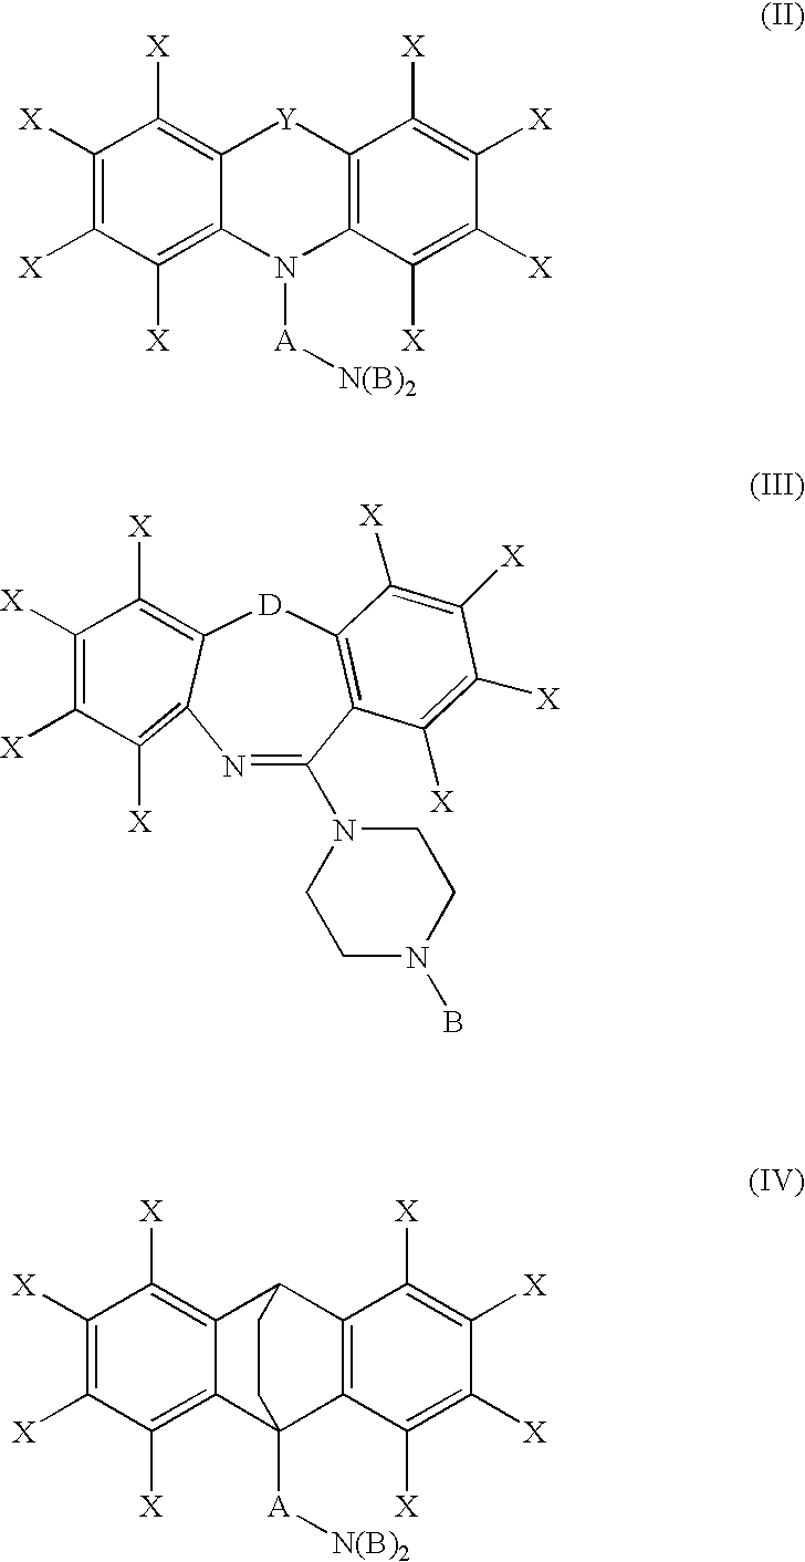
C1([X])=C([X])C([X])=C2C(=C1[X])[Y]C1=C(N2[A][N(B)2])C([X])=C([X])C([X])=C1[X].N1=C(N2CCN(B)CC2)C2=C([D]C3=C([X])C([X])=C([X])C([X])=C13)C([X])=C([X])C([X])=C2[X].C1([X])=C([X])C([X])=C2C(=C1[X])C1C3=C(C([X])=C([X])C([X])=C3[X])C2([A][N(B)2])CC1
